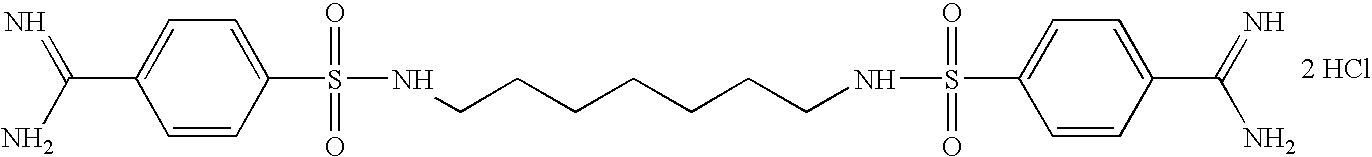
C(C1=CC=C(S(=O)(=O)NCCCCCCCNS(=O)(=O)C2=CC=C(C(=N)N)C=C2)C=C1)(N)=N.[2 HCl]
